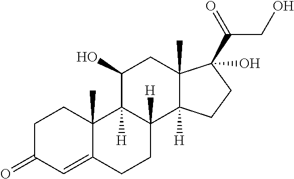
C12(C)C([H])(CCC1(C(=O)CO)O)C1([H])C([H])(C(O)C2)C2(C)C(=CC(=O)CC2)CC1
